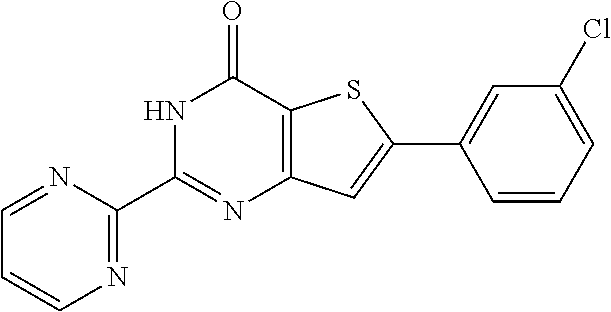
N1=C(C2=NC3=C(C(=O)N2)SC(C2=CC(Cl)=CC=C2)=C3)N=CC=C1
